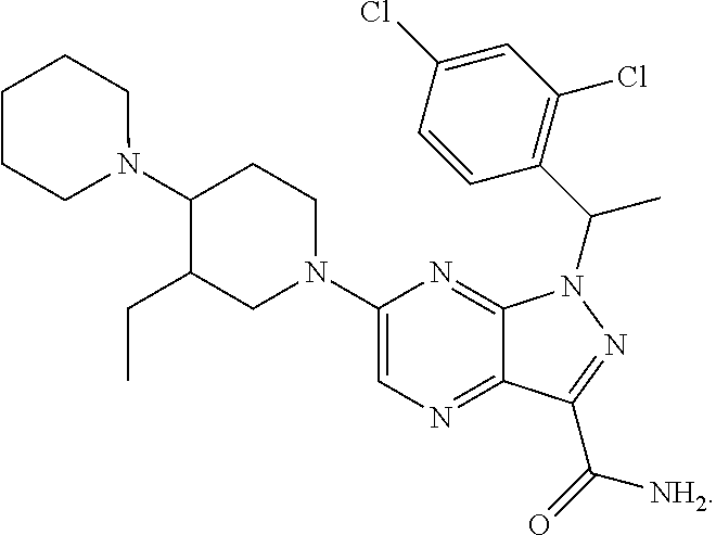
N1=C2C(=NC=C1N1CCC(N3CCCCC3)C(CC)C1)C(C(=O)[NH2])=NN2C(C1=C(Cl)C=C(Cl)C=C1)C
